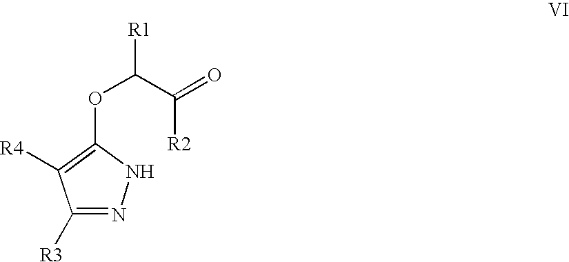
C1([R3])=NNC(OC(C(=O)[R2])[R1])=C1[R4]
